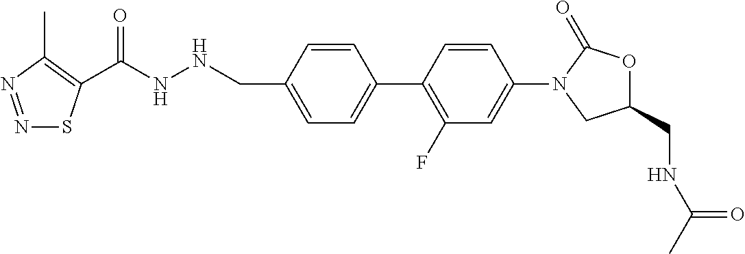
N(NCC1=CC=C(C2=C(F)C=C(N3CC(CNC(C)=O)OC3=O)C=C2)C=C1)C(=O)C1=C(C)N=NS1
